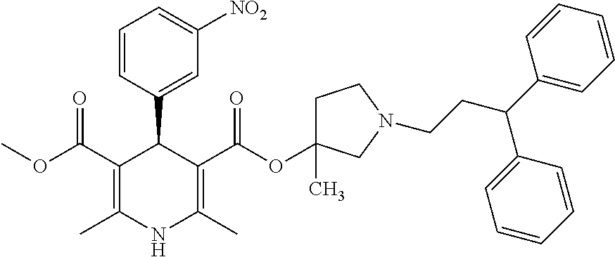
C1=CC(C2C(C(OC)=O)=C(C)NC(C)=C2C(=O)OC2(C)CCN(CCC(C3=CC=CC=C3)C3=CC=CC=C3)C2)=CC([NO2])=C1
